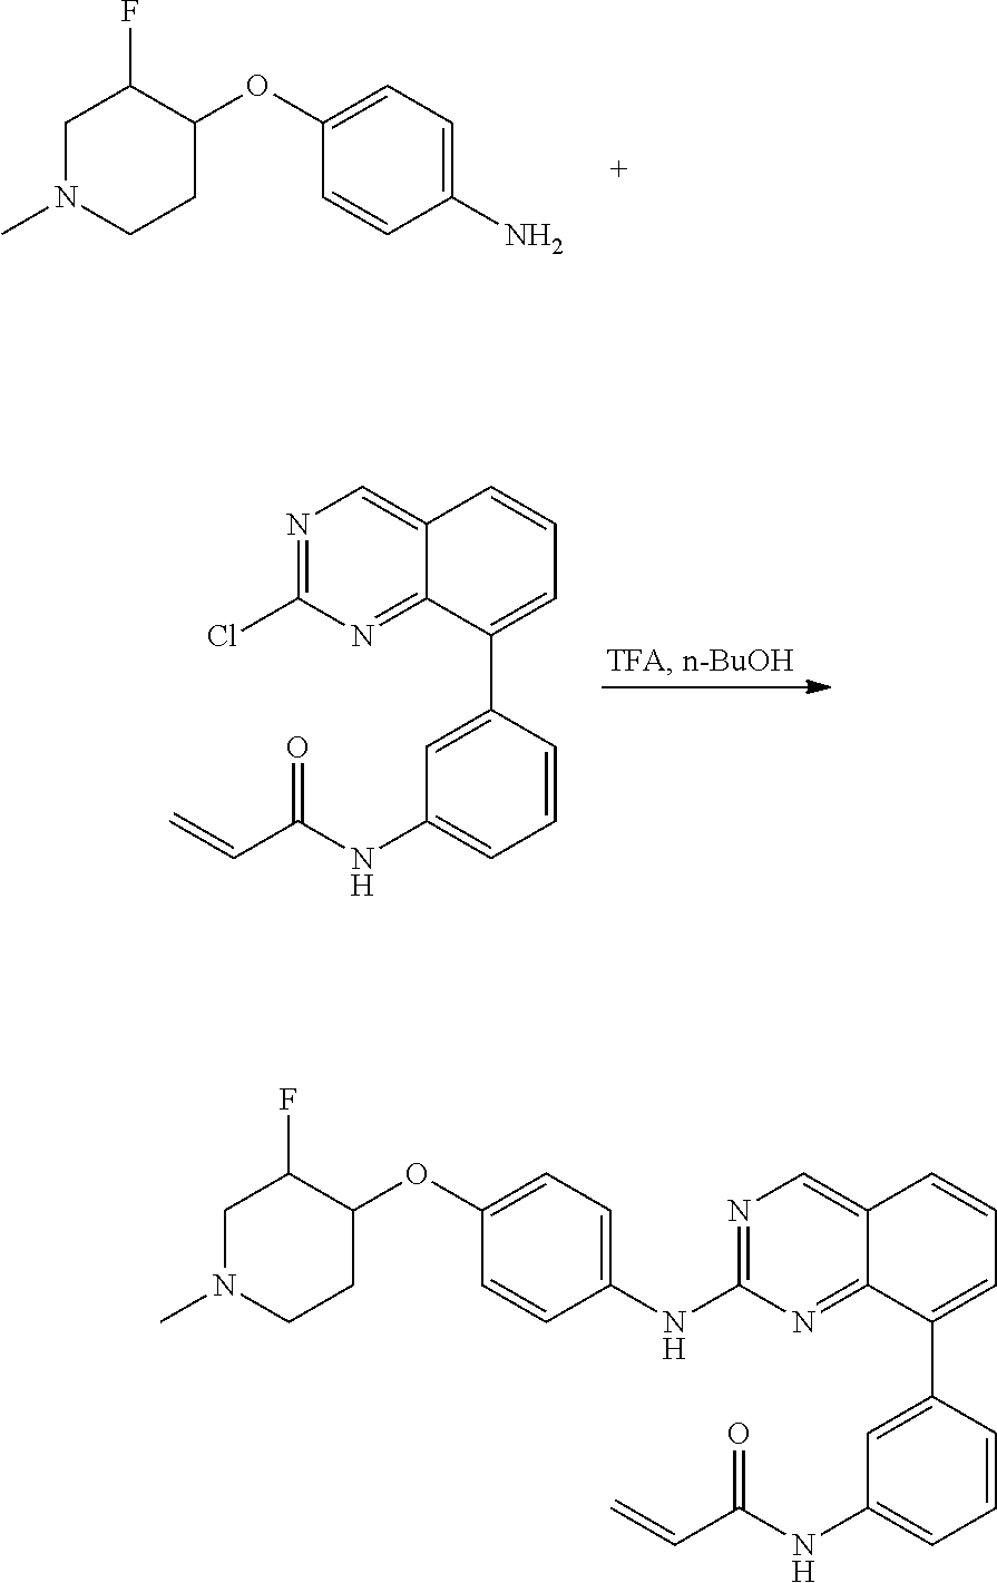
C1N(C)CCC(OC2=CC=C(N)C=C2)C1F.N1=C(Cl)N=C2C(=C1)C=CC=C2C1=CC(NC(C=C)=O)=CC=C1.N1=C(NC2=CC=C(OC3C(F)CN(C)CC3)C=C2)N=C2C(=C1)C=CC=C2C1=CC(NC(C=C)=O)=CC=C1
